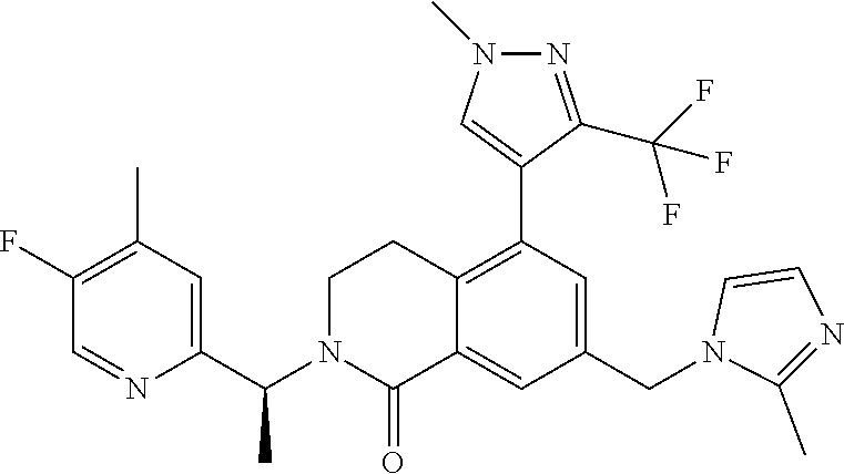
C1(F)=C(C)C=C(C(N2CCC3=C(C4=CN(C)N=C4C(F)(F)F)C=C(CN4C=CN=C4C)C=C3C2=O)C)N=C1
